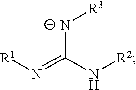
[R1]N=C([N-][R3])N[R2]
